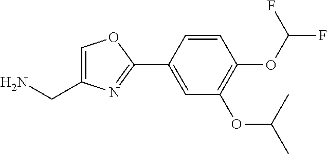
C1=C(CN)N=C(C2=CC(OC(C)C)=C(OC(F)F)C=C2)O1
